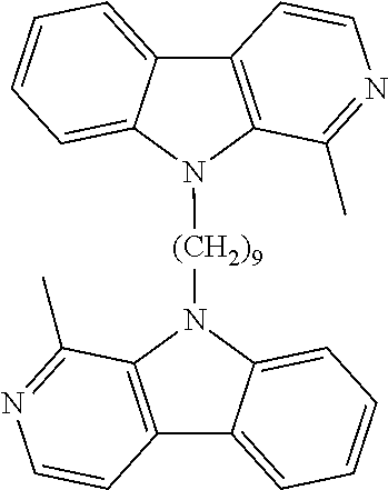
C12=C(N([(CH2)9]N3C4=C(C5=CC=CC=C35)C=CN=C4C)C3=CC=CC=C13)C(C)=NC=C2
